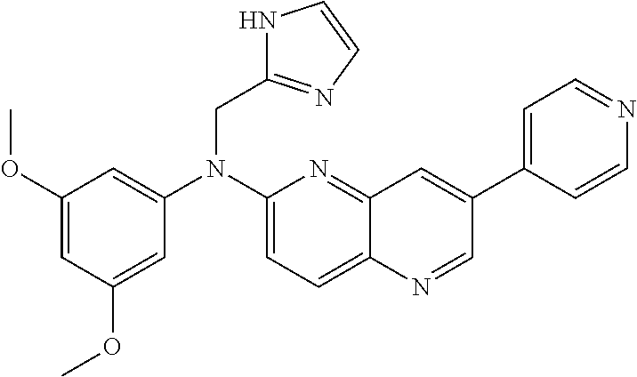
C1=C(OC)C=C(OC)C=C1N(C1=CC=C2C(=N1)C=C(C1=CC=NC=C1)C=N2)CC1=NC=CN1
